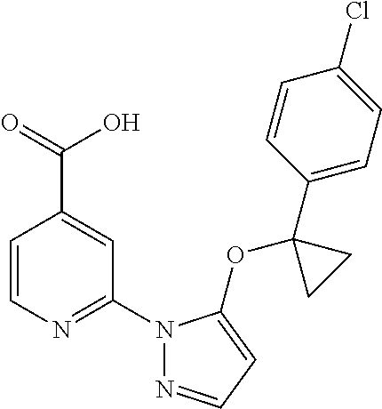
C1=CN=C(N2N=CC=C2OC2(C3=CC=C(Cl)C=C3)CC2)C=C1C(=O)O
